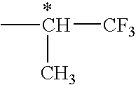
C[*CH]([CF3])C
